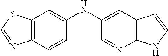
C1(NC2=CC3=C(C=C2)N=CS3)=CC2=C(N=C1)NC=C2
